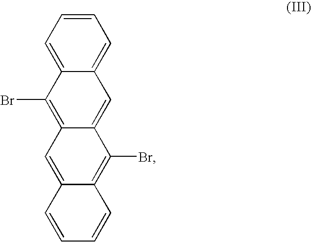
C1=CC=C2C(=C1)C=C1C(=C2Br)C=C2C(=C1Br)C=CC=C2
